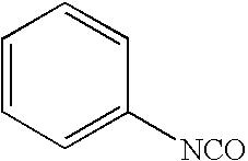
C1=CC=C([NCO])C=C1
